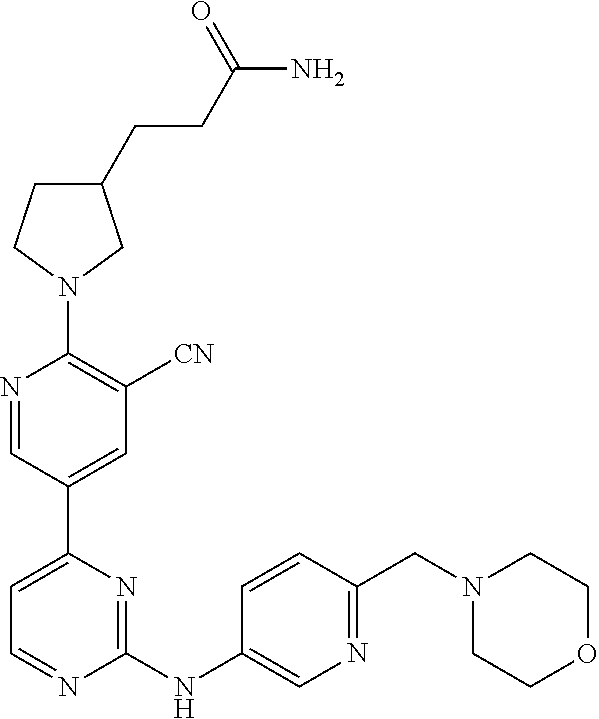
C1=NC(NC2=CN=C(CN3CCOCC3)C=C2)=NC(C2=CC([CN])=C(N3CC(CCC(N)=O)CC3)N=C2)=C1
